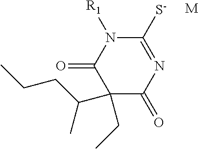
C1(=O)N=C([S-])N([R1])C(=O)C1(C(C)CCC)CC.[M]
